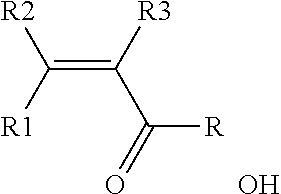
[R2]C(=C([R3])C(=O)[R])[R1].O
